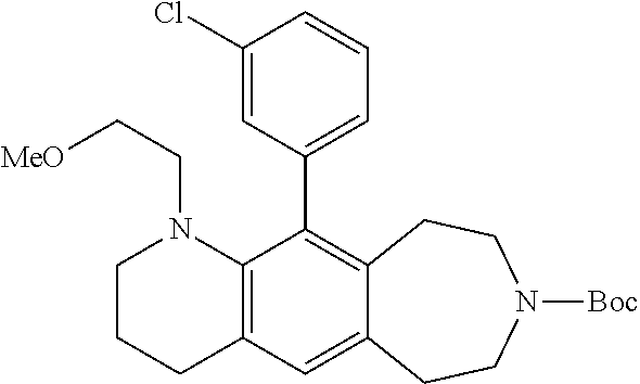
C12=C(C(C3=CC=CC(Cl)=C3)=C3C(=C1)CCN([Boc])CC3)N(CC[MeO])CCC2
